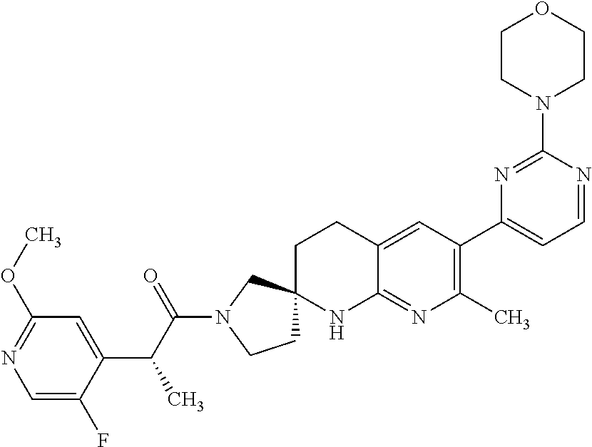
C1=C(F)C(C(C(N2CCC3(C2)CCC2=CC(C4=CC=NC(N5CCOCC5)=N4)=C(C)N=C2N3)=O)C)=CC(OC)=N1
